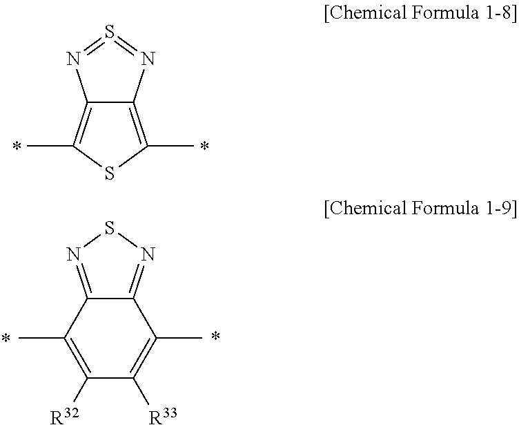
C12=C(C)SC(C)=C1N=S=N2.C12=NSN=C1C(C)=C([R33])C([R32])=C2C
